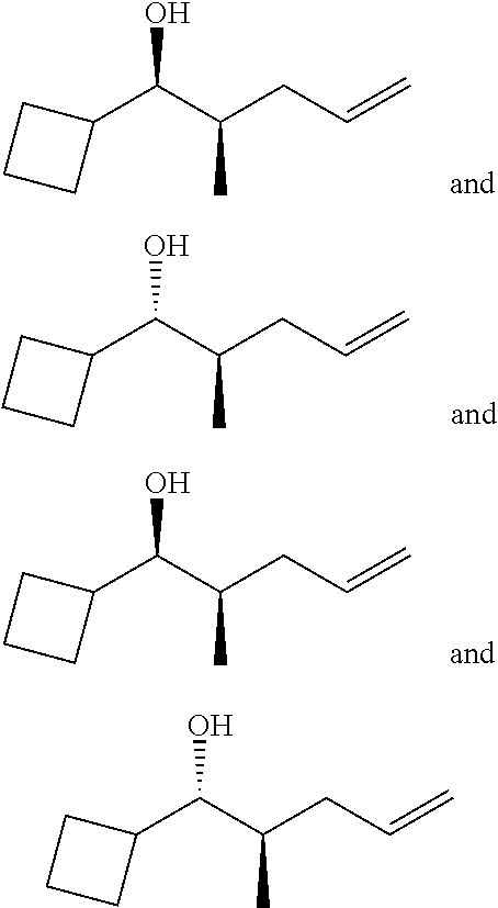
C(C(CC=C)C)(O)C1CCC1.C(C(CC=C)C)(O)C1CCC1.C(C(CC=C)C)(O)C1CCC1.C(C(CC=C)C)(O)C1CCC1
